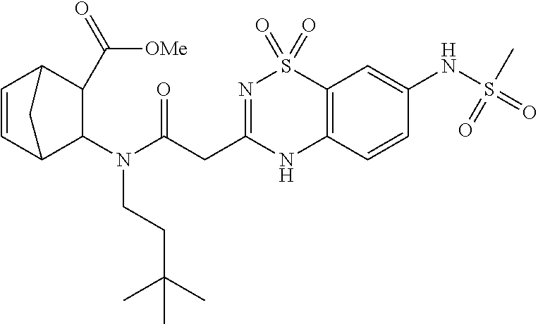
C1=CC2C(N(C(=O)CC3=NS(=O)(=O)C4=C(N3)C=CC(NS(=O)(C)=O)=C4)CCC(C)(C)C)C(C(=O)[OMe])C1C2
